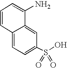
C1=CC2=CC=C(S(O)(=O)=O)C=C2C(N)=C1
